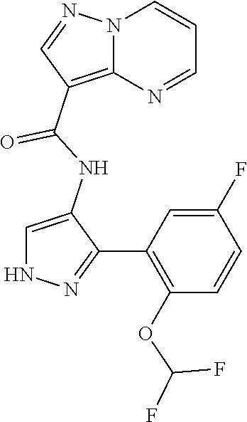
N12C(=C(C(NC3=CNN=C3C3=C(OC(F)F)C=CC(F)=C3)=O)C=N1)N=CC=C2
